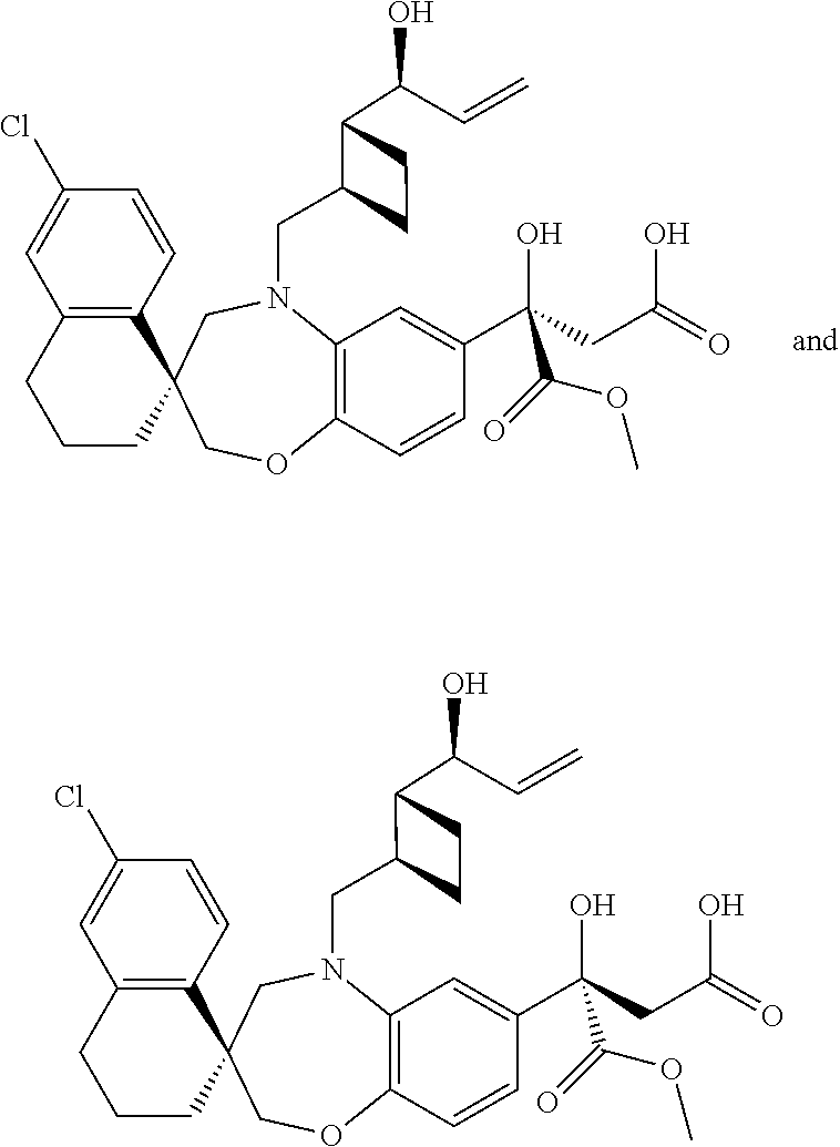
C12=C(C=CC(Cl)=C1)C1(CCC2)COC2=C(N(CC3C(C(C=C)O)CC3)C1)C=C(C(CC(=O)O)(C(=O)OC)O)C=C2.C12=C(C=CC(Cl)=C1)C1(CCC2)COC2=C(N(CC3C(C(C=C)O)CC3)C1)C=C(C(CC(=O)O)(C(=O)OC)O)C=C2
